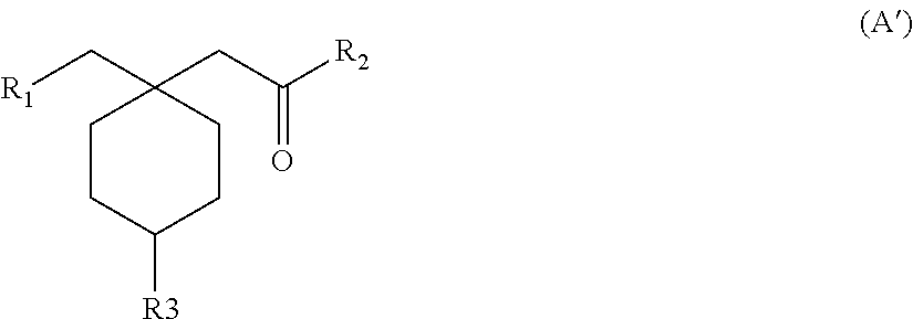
C1CC([R3])CCC1(C[R1])CC([R2])=O
